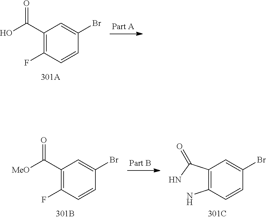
C1(C(O)=O)=C(F)C=CC(Br)=C1.C1(C([MeO])=O)=C(F)C=CC(Br)=C1.C1(C(N)=O)=C(N)C=CC(Br)=C1
